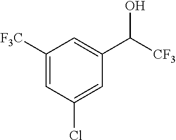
C1([F3C])=CC(Cl)=CC(C([CF3])O)=C1
